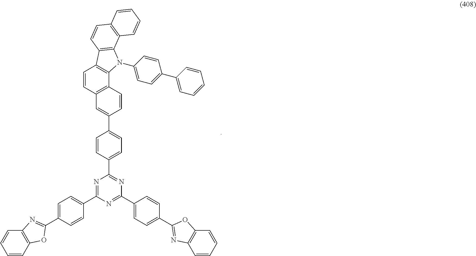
C1=C(C2=CC3=C(C4=C(C=C3)C3=C(N4C4=CC=C(C5=CC=CC=C5)C=C4)C4=C(C=C3)C=CC=C4)C=C2)C=CC(C2=NC(C3=CC=C(C4=NC5=C(O4)C=CC=C5)C=C3)=NC(C3=CC=C(C4=NC5=C(O4)C=CC=C5)C=C3)=N2)=C1
